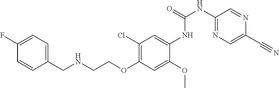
C(C1=CC=C(F)C=C1)NCCOC1=C(Cl)C=C(NC(NC2=NC=C(C#N)N=C2)=O)C(OC)=C1
